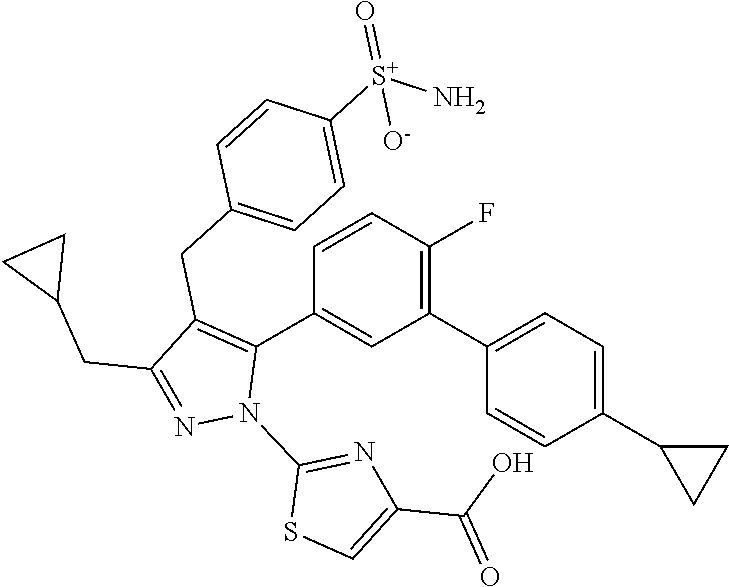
C1=CC(F)=C(C2=CC=C(C3CC3)C=C2)C=C1C1=C(CC2=CC=C([S+](N)(=O)[O-])C=C2)C(CC2CC2)=NN1C1=NC(C(O)=O)=CS1
